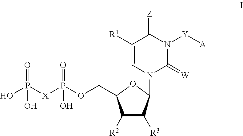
C1([R2])C([R3])C(N2C(=[W])N([Y][A])C(=[Z])C([R1])=C2)OC1COP([X]P(O)(=O)O)(=O)O
